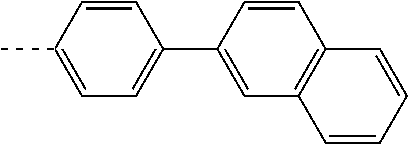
C1=C(C)C=CC(C2=CC3=C(C=C2)C=CC=C3)=C1
